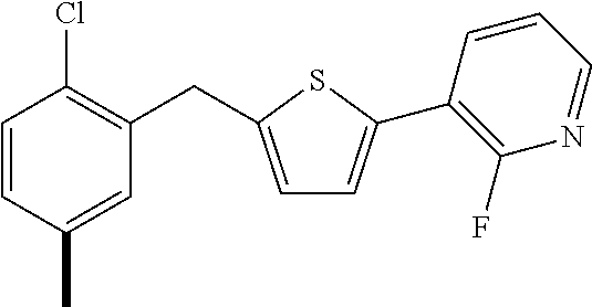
C1=CC(C)=CC(CC2=CC=C(C3=C(F)N=CC=C3)S2)=C1Cl
